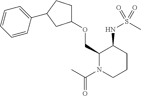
C1(OCC2N(C(C)=O)CCCC2NS(C)(=O)=O)CCC(C2=CC=CC=C2)C1
